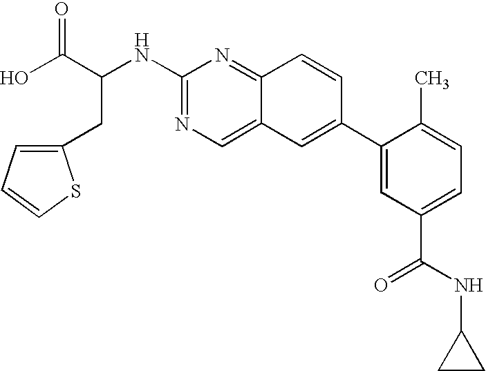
N(C1=NC=C2C(=N1)C=CC(C1=CC(C(NC3CC3)=O)=CC=C1C)=C2)C(C(O)=O)CC1=CC=CS1
